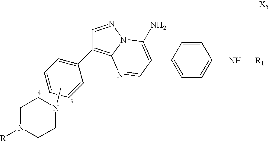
C1=NN2C(=C1C1=CC=CC=C1)N=CC(C1=CC=C(N[R1])C=C1)=C2N.CN1CCN([R])CC1
